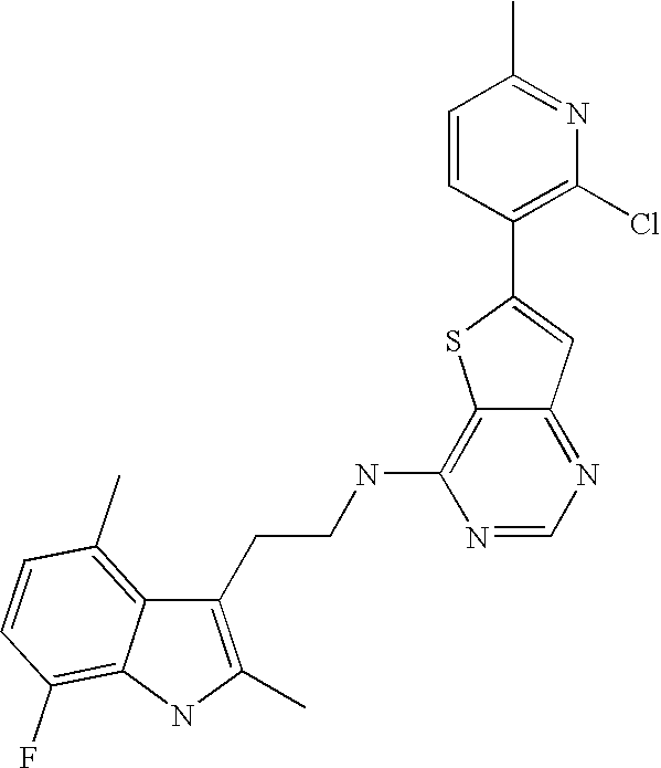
C1(CCNC2=C3C(=NC=N2)C=C(C2=C(Cl)N=C(C)C=C2)S3)=C(C)NC2=C(F)C=CC(C)=C12
